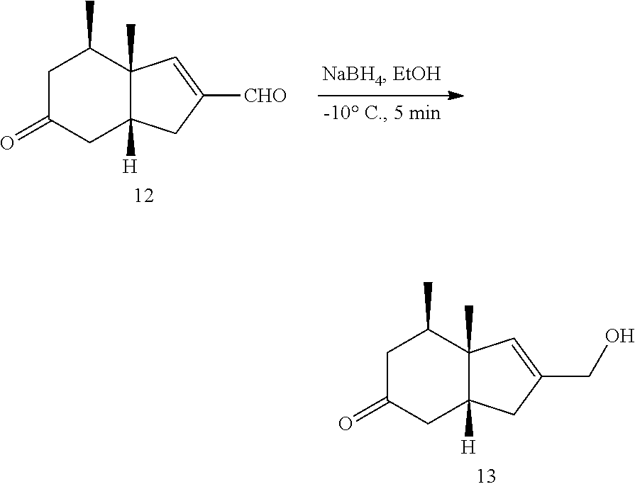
C1C(=O)CC2([H])C(C)(C1C)C=C(CO)C2.C1C(=O)CC2([H])C(C)(C1C)C=C([CHO])C2
